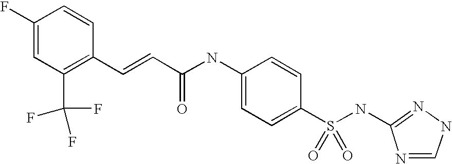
C1(F)=CC(C(F)(F)F)=C(C=CC(NC2=CC=C(S(NC3=NNC=N3)(=O)=O)C=C2)=O)C=C1
